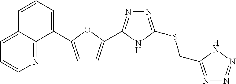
N1=C(SCC2=NN=NN2)NC(C2=CC=C(C3=CC=CC4=CC=CN=C34)O2)=N1
